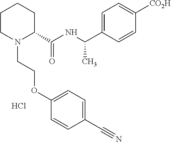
C1CN(CCOC2=CC=C(C#N)C=C2)C(C(NC(C2=CC=C([CO2H])C=C2)C)=O)CC1.Cl
